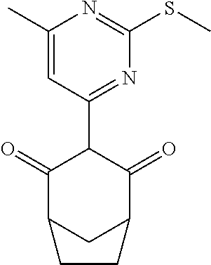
C1(C)=CC(C2C(=O)C3CC(C2=O)CC3)=NC(SC)=N1
